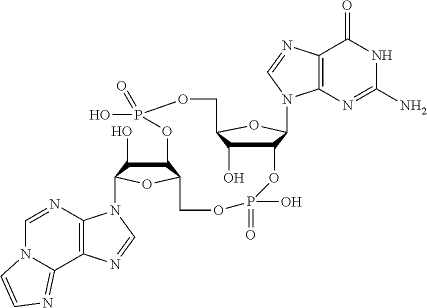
C12C(O)C(OC1N1C3=C(C(=O)NC(N)=N3)N=C1)COP(O)(=O)OC1C(O)C(N3C4=C(C5=NC=CN5C=N4)N=C3)OC1COP(=O)(O)O2
